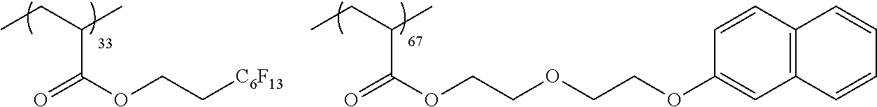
[C6F13]CCOC(=O)C(CC)C.C12=C(C=CC(OCCOCCOC(=O)C(CC)C)=C1)C=CC=C2
